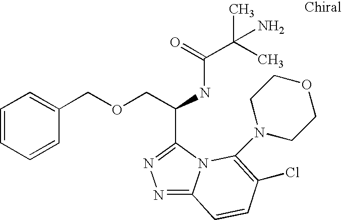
N1=C2N(C(C(COCC3=CC=CC=C3)NC(C(C)(C)N)=O)=N1)C(N1CCOCC1)=C(Cl)C=C2
